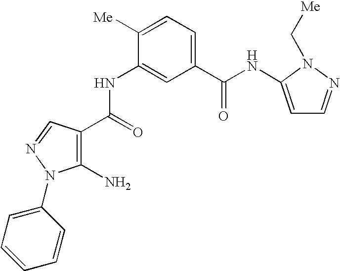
C1(NC(C2=C(N)N(C3=CC=CC=C3)N=C2)=O)=CC(C(NC2=CC=NN2C[Me])=O)=CC=C1[Me]
